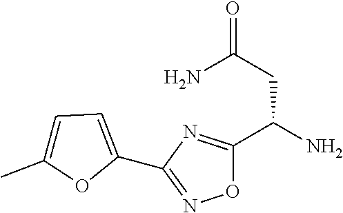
O1C(C(N)CC(=O)N)=NC(C2=CC=C(C)O2)=N1
